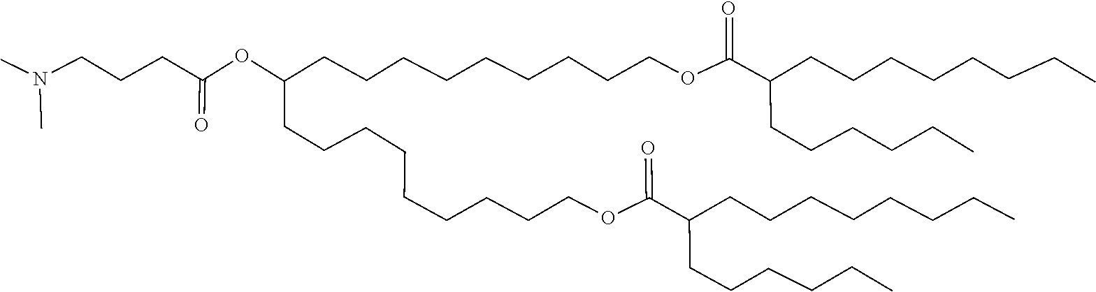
C(CCC)CCC(C(OCCCCCCCCCC(CCCCCCCCCOC(C(CCCCCC)CCCCCCCC)=O)OC(=O)CCCN(C)C)=O)CCCCCCCC
